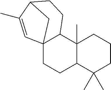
C12C3(C)C(CCC14C=C(C)C(CC2)C4)C(C)(C)CCC3
